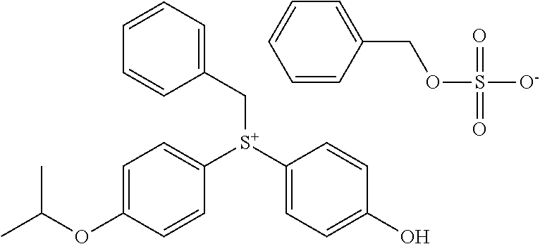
C1=C(OC(C)C)C=CC([S+](C2=CC=C(O)C=C2)CC2=CC=CC=C2)=C1.C1=CC(COS([O-])(=O)=O)=CC=C1
